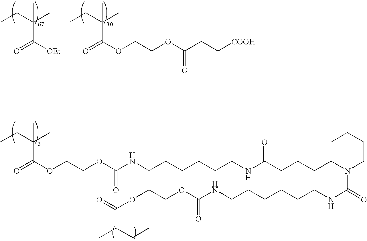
O=C([OEt])C(CC)(C)C.O=C(OCCOC(CC[COOH])=O)C(CC)(C)C.O=C(OCCOC(NCCCCCCNC(CCCC1N(C(=O)NCCCCCCNC(OCCOC(=O)C(CC)C)=O)CCCC1)=O)=O)C(CC)(C)C
